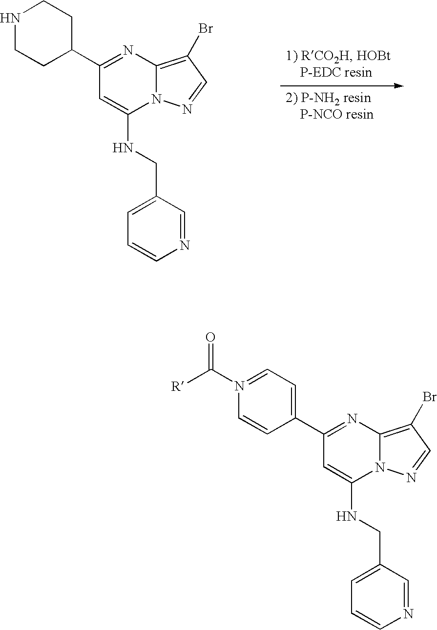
N1CCC(C2=NC3=C(Br)C=NN3C(NCC3=CC=CN=C3)=C2)CC1.N1(C([R])=O)=CC=C(C2=NC3=C(Br)C=NN3C(NCC3=CC=CN=C3)=C2)C=C1
